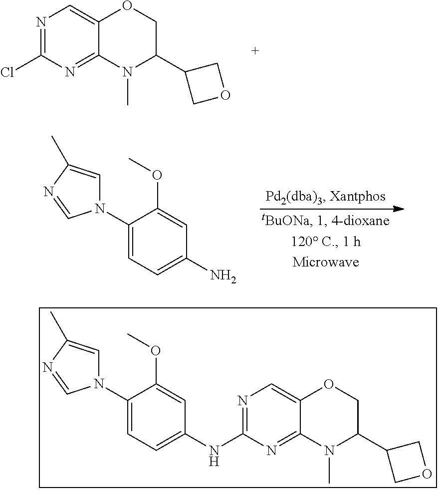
N1(C2=CC=C(N)C=C2OC)C=C(C)N=C1.N1=C(Cl)N=C2C(=C1)OCC(C1COC1)N2C.N1(C2=CC=C(NC3=NC=C4C(=N3)N(C)C(C3COC3)CO4)C=C2OC)C=C(C)N=C1
